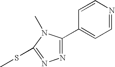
C1=CN=CC=C1C1=NN=C(SC)N1C
